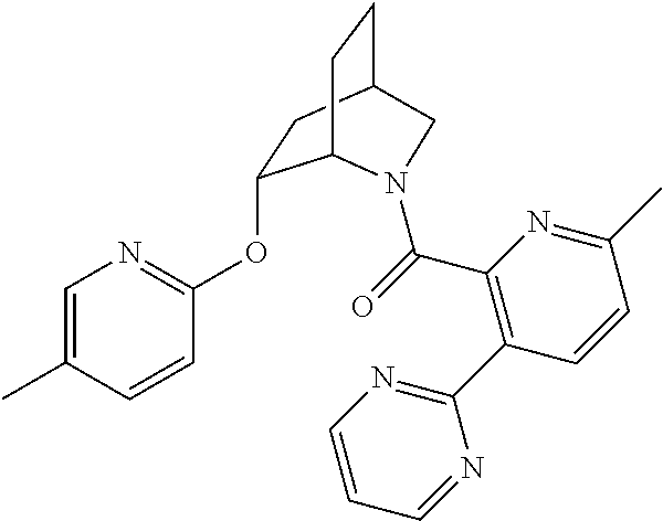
C1=C(C)C=CC(OC2CC3CCC2N(C(=O)C2=C(C4=NC=CC=N4)C=CC(C)=N2)C3)=N1
